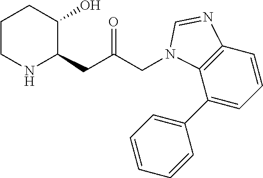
C1CNC(CC(CN2C3=C(C=CC=C3C3=CC=CC=C3)N=C2)=O)C(O)C1
